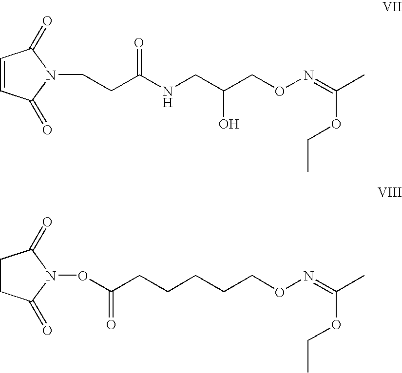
C1=CC(=O)N(CCC(NCC(CON=C(C)OCC)O)=O)C1=O.C1CC(=O)N(OC(CCCCCON=C(C)OCC)=O)C1=O
